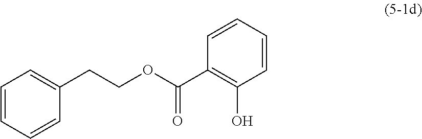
C1=CC=CC(CCOC(C2=C(O)C=CC=C2)=O)=C1
